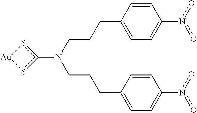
C(CN(CCCC1=CC=C(n(o)o)C=C1)c1s[Au]s1)CC1=CC=C(n(o)o)C=C1
